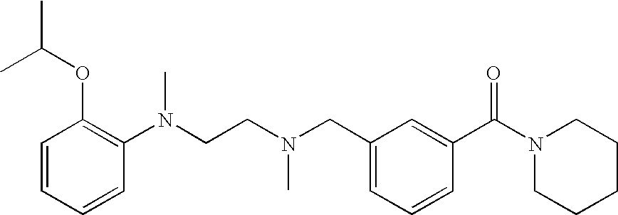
CC(OC1=C(N(CCN(CC2=CC=CC(C(N3CCCCC3)=O)=C2)C)C)C=CC=C1)C
